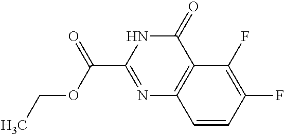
C1=CC(F)=C(F)C2=C1N=C(C(OCC)=O)NC2=O
